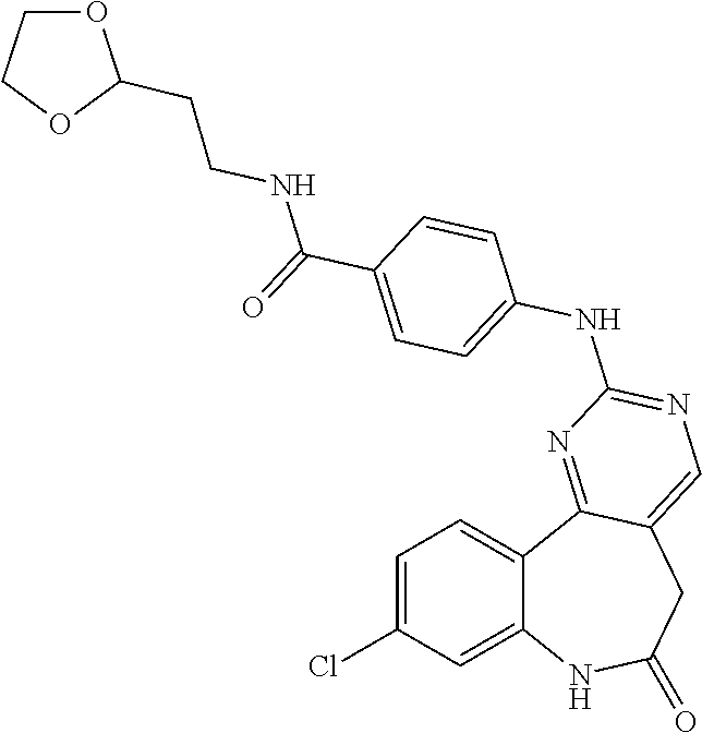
C1=C(Cl)C=C2C(=C1)C1=NC(NC3=CC=C(C(=O)NCCC4OCCO4)C=C3)=NC=C1CC(=O)N2
